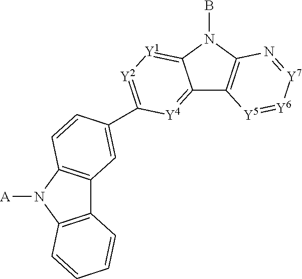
C12=[Y4]C(C3=CC4=C(N([A])C5=C4C=CC=C5)C=C3)=[Y2][Y1]=C1N(B)C1=C2[Y5]=[Y6][Y7]=N1
